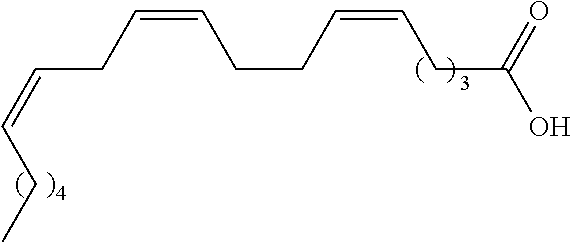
C(=CCCC=CCC(O)=O)CC=CCC
